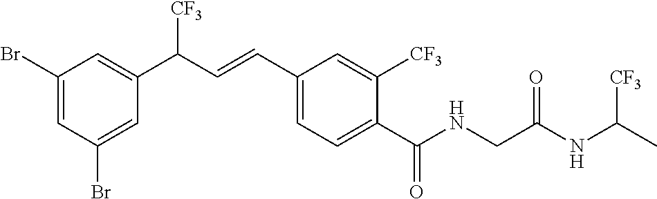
C1=C(Br)C=C(C(C=CC2=CC=C(C(NCC(NC([CF3])C)=O)=O)C([CF3])=C2)[CF3])C=C1Br
